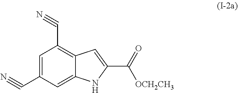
[OCH2CH3]C(C1=CC2=C(C#N)C=C(C#N)C=C2N1)=O
